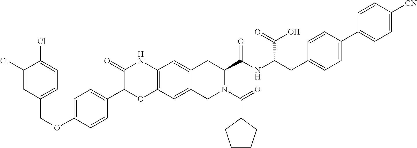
C1(Cl)=CC(COC2=CC=C(C3OC4=C(NC3=O)C=C3C(=C4)CN(C(=O)C4CCCC4)C(C(NC(CC4=CC=C(C5=CC=C([CN])C=C5)C=C4)C(=O)O)=O)C3)C=C2)=CC=C1Cl
